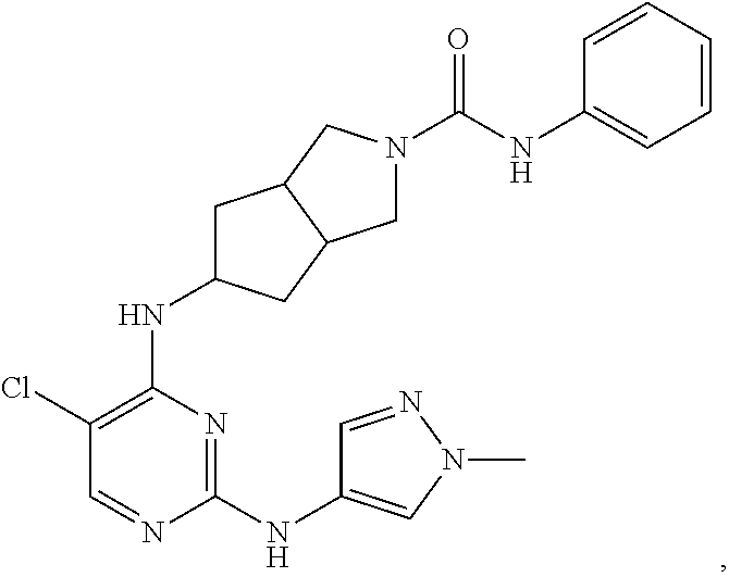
N1=C(NC2=CN(C)N=C2)N=CC(Cl)=C1NC1CC2C(C1)CN(C(NC1=CC=CC=C1)=O)C2
